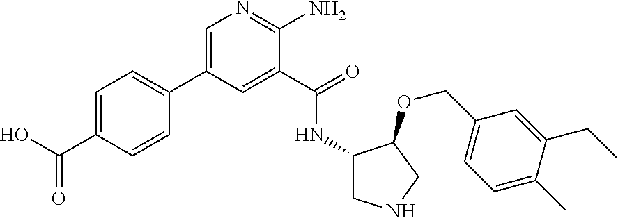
C1(C2=CC=C(C(O)=O)C=C2)=CN=C(N)C(C(=O)NC2CNCC2OCC2=CC=C(C)C(CC)=C2)=C1
